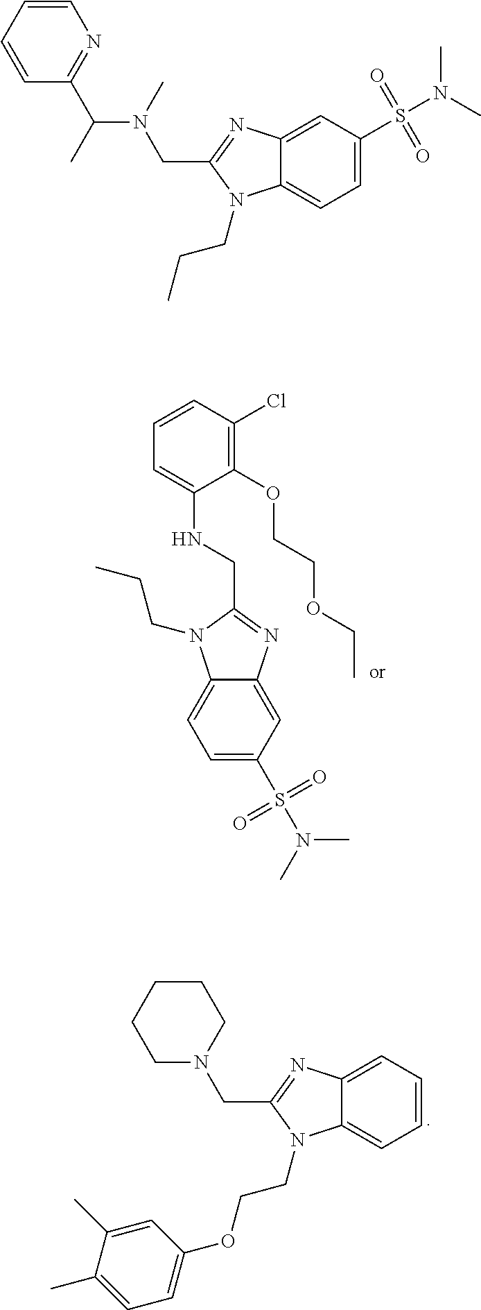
C1(OCCOCC)=C(Cl)C=CC=C1NCC1=NC2=CC(S(N(C)C)(=O)=O)=CC=C2N1CCC.C1=CC=C2C(=C1)N=C(CN1CCCCC1)N2CCOC1=CC=C(C)C(C)=C1.C1(S(N(C)C)(=O)=O)=CC=C2C(=C1)N=C(CN(C(C1=NC=CC=C1)C)C)N2CCC
